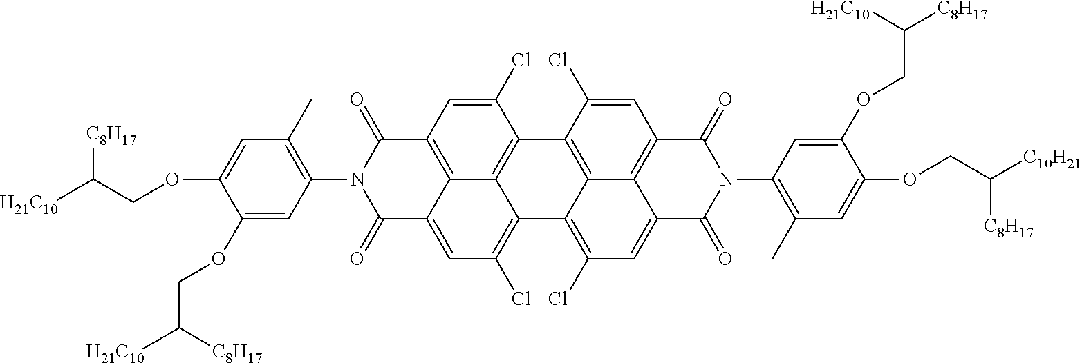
C1=C2C3=C(C=C(Cl)C4=C3C(=C1Cl)C1=C(Cl)C=C3C5=C(C=C(Cl)C4=C15)C(=O)N(C1=C(C)C=C(OCC([C10H21])[C8H17])C(OCC([C8H17])[H21C10])=C1)C3=O)C(=O)N(C1=C(C)C=C(OCC([H21C10])[C8H17])C(OCC([H21C10])[C8H17])=C1)C2=O
